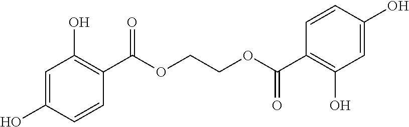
C1=C(O)C=CC(C(OCCOC(C2=C(O)C=C(O)C=C2)=O)=O)=C1O
